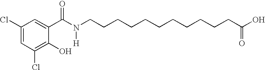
C1(Cl)=CC(Cl)=C(O)C(C(N(CCCCCCCCCCCC(O)=O)[H])=O)=C1
